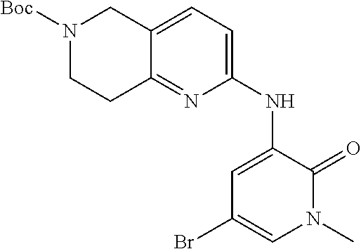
N(C1=CC=C2C(=N1)CCN([Boc])C2)C1=CC(Br)=CN(C)C1=O
